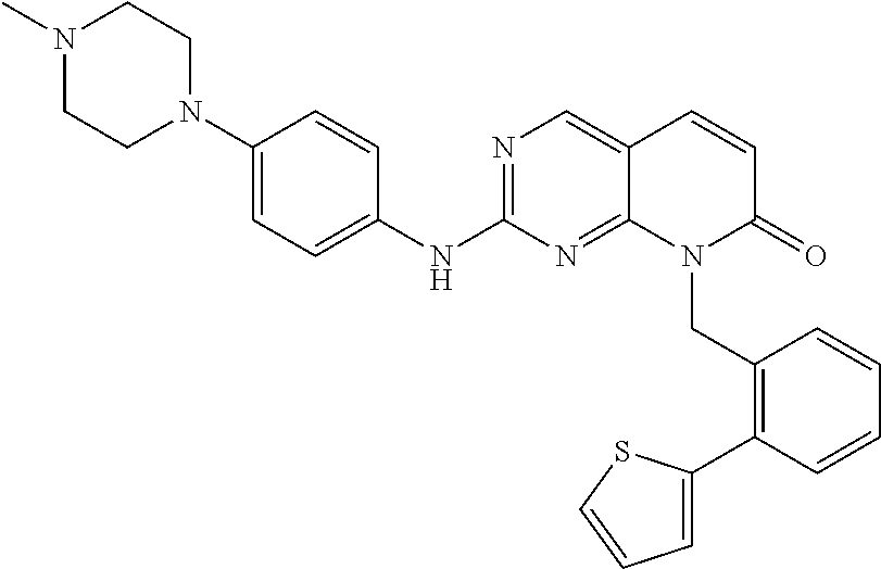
N1(C)CCN(C2=CC=C(NC3=NC=C4C(=N3)N(CC3=C(C5=CC=CS5)C=CC=C3)C(=O)C=C4)C=C2)CC1
